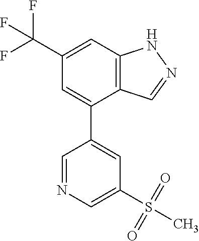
C12=C(C=C(C(F)(F)F)C=C1C1=CC(S(C)(=O)=O)=CN=C1)NN=C2
